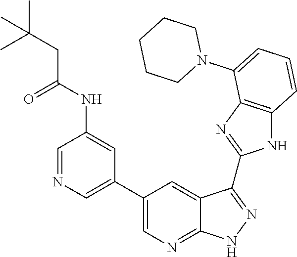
C1CCCCN1C1=CC=CC2=C1N=C(C1=NNC3=NC=C(C4=CN=CC(NC(CC(C)(C)C)=O)=C4)C=C31)N2
